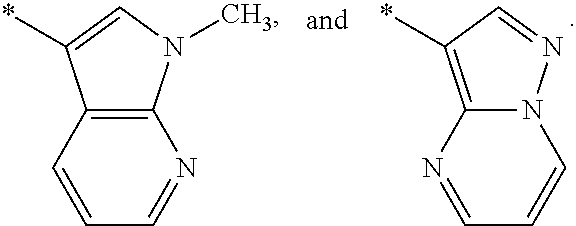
C1=CC=NC2=C1C(*)=CN2C.N1=CC=CN2C1=C(*)C=N2
